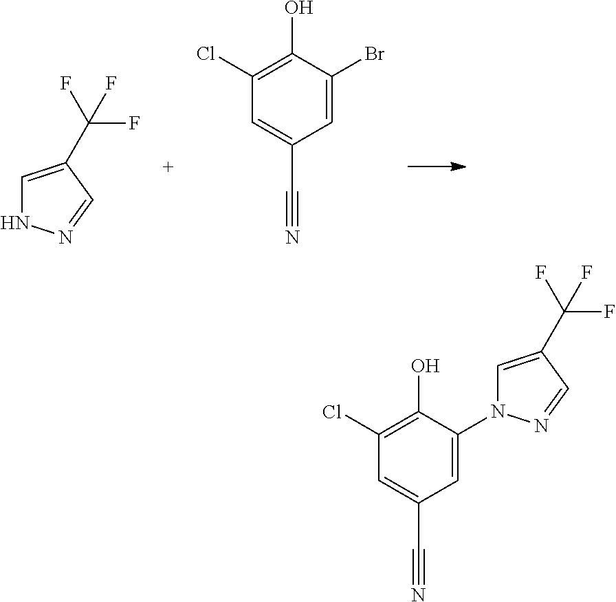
C1=C(C(F)(F)F)C=NN1.C1(Cl)=C(O)C(Br)=CC(C#N)=C1.C1(Cl)=C(O)C(N2C=C(C(F)(F)F)C=N2)=CC(C#N)=C1
